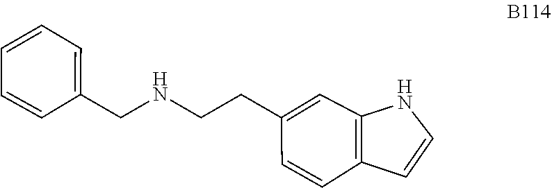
C1=CC2=C(C=C1CCNCC1=CC=CC=C1)NC=C2
